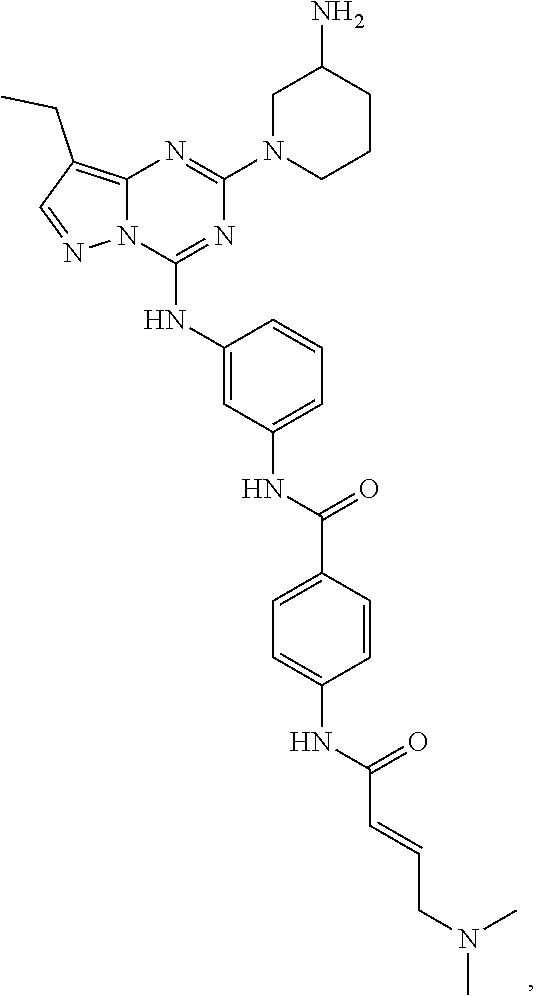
C12=C(CC)C=NN1C(NC1=CC(NC(=O)C3=CC=C(NC(C=CCN(C)C)=O)C=C3)=CC=C1)=NC(N1CC(N)CCC1)=N2
